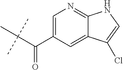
C(C(C1=CN=C2C(=C1)C(Cl)=CN2)=O)(C)(C)C
